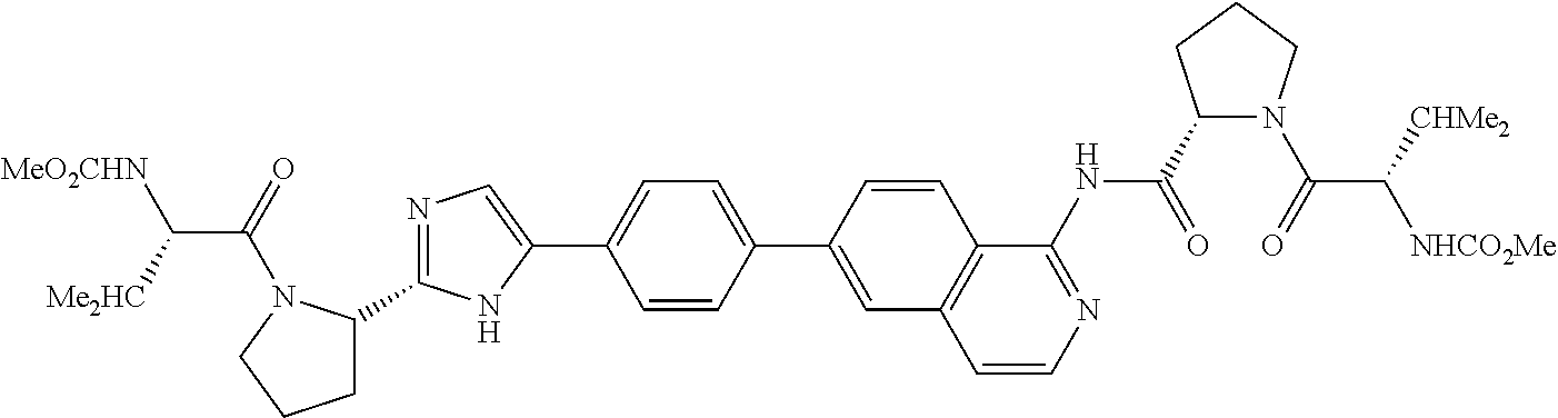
C1C(C2=NC=C(C3=CC=C(C4=CC5=C(C=C4)C(NC(C4N(C(=O)C([CHMe2])[NHCO2Me])CCC4)=O)=NC=C5)C=C3)N2)N(C(=O)C([Me2HC])[MeO2CHN])CC1
